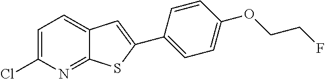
C1=C(Cl)N=C2C(=C1)C=C(C1=CC=C(OCCF)C=C1)S2
